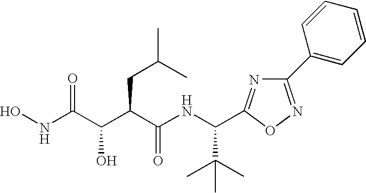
ONC(C(C(C(NC(C(C)(C)C)C1=NC(C2=CC=CC=C2)=NO1)=O)CC(C)C)O)=O
